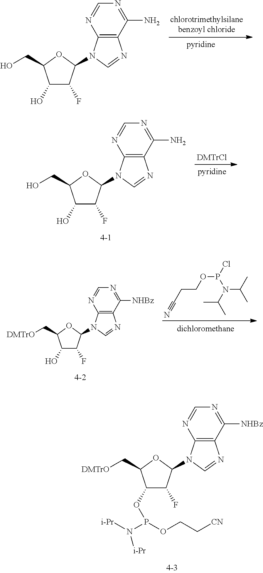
C12=C(C(N)=NC=N1)N=CN2C1C(F)C(O)C(CO)O1.[DMTrCl].C12=C(C(N)=NC=N1)N=CN2C1C(F)C(O)C(CO)O1.N#CCCOP(N(C(C)C)C(C)C)Cl.C12=C(C([NHBz])=NC=N1)N=CN2C1C(F)C(O)C(C[DMTrO])O1.C12=C(C([NHBz])=NC=N1)N=CN2C1C(F)C(OP(N([i-Pr])[i-Pr])OCC[CN])C(C[DMTrO])O1
